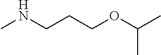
C(CCNC)OC(C)C
